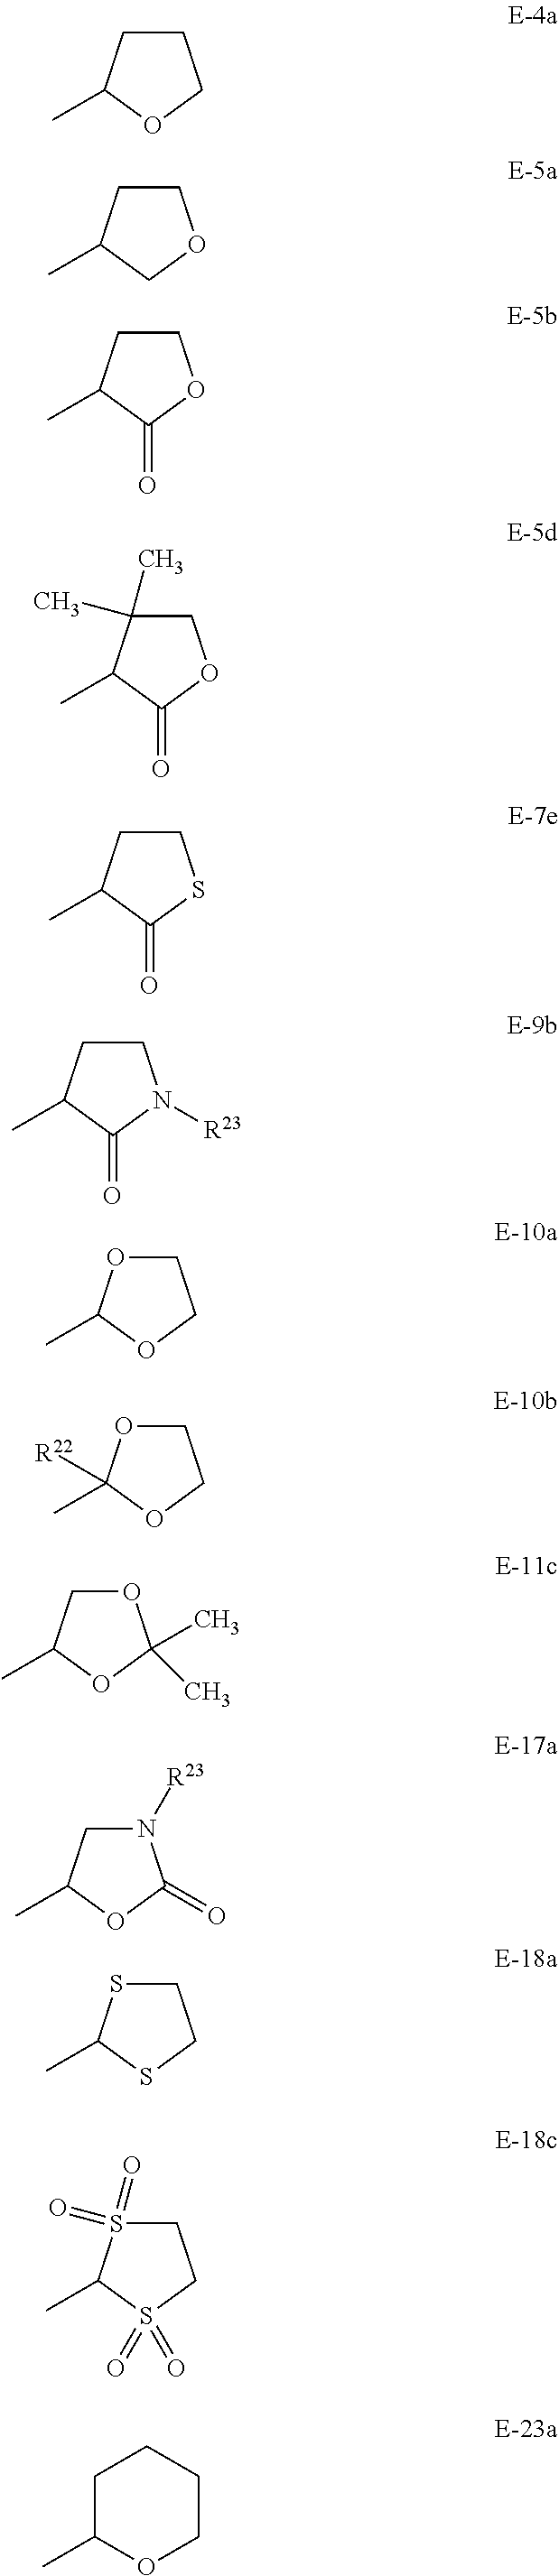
C1CC(C)OC1.C1CC(C)CO1.C1CC(C)C(=O)O1.C1C(C)(C)C(C)C(=O)O1.C1CC(C)C(=O)S1.C1CC(C)C(=O)N1[R23].C1OC(C)OC1.C1OC(C)([R22])OC1.O1CC(C)OC1(C)C.N1([R23])CC(C)OC1=O.C1SC(C)SC1.C1S(=O)(=O)C(C)S(=O)(=O)C1.C1C(C)OCCC1
